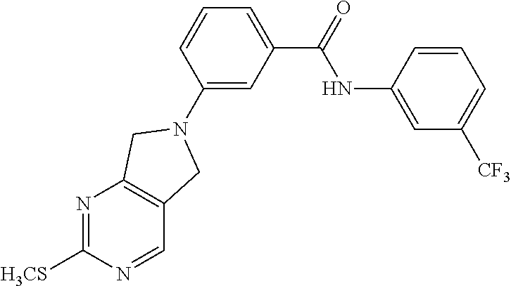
N1=C([H3CS])N=CC2=C1CN(C1=CC(C(=O)NC3=CC([CF3])=CC=C3)=CC=C1)C2
